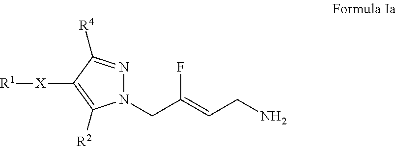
N1(CC(=CCN)F)N=C([R4])C([X][R1])=C1[R2]
